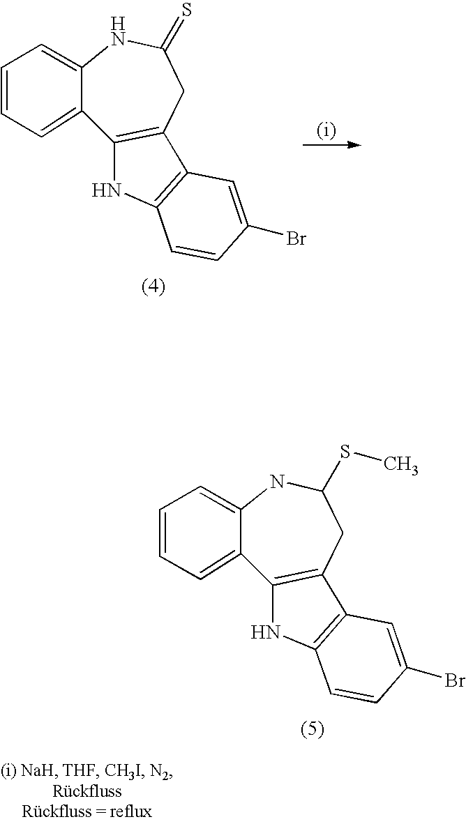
C1=CC=C2C(=C1)NC(=S)CC1=C2NC2=C1C=C(Br)C=C2.C1=CC=C2C(=C1)NC(SC)CC1=C2NC2=C1C=C(Br)C=C2
